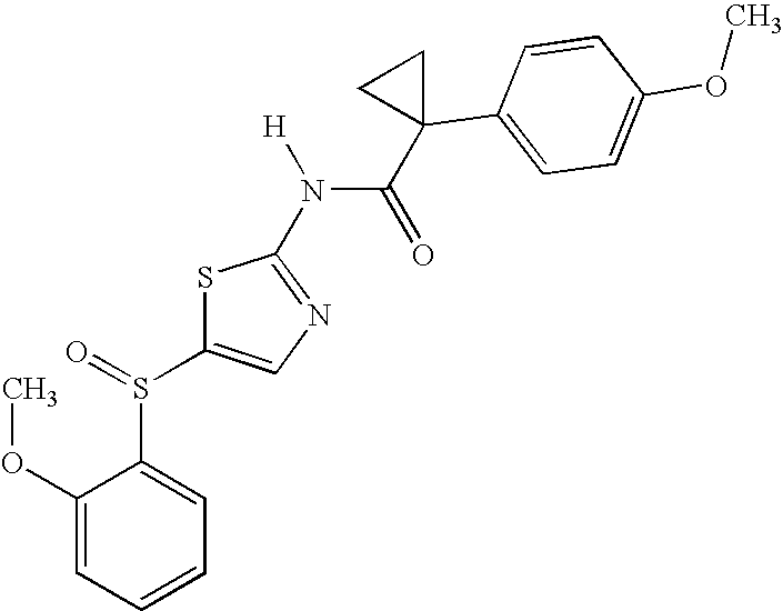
C1(OC)=CC=CC=C1S(C1=CN=C(N(C(=O)C2(C3=CC=C(OC)C=C3)CC2)[H])S1)=O
